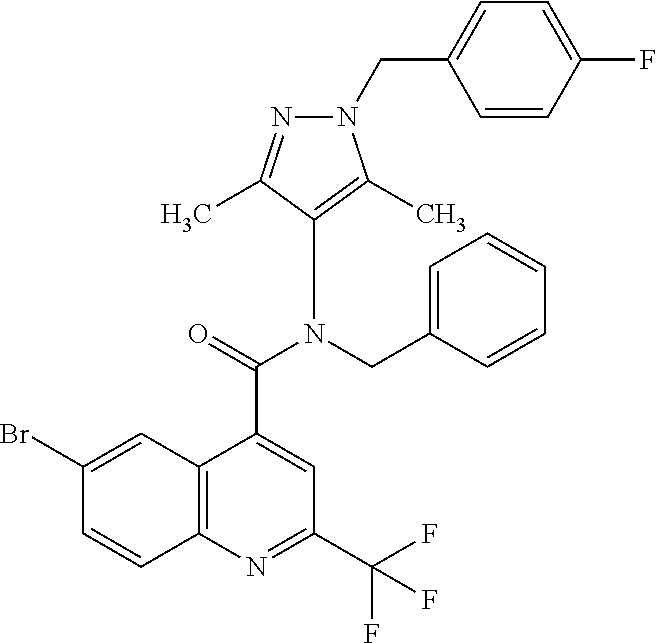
C12=C(N=C(C(F)(F)F)C=C1C(=O)N(C1=C(C)N(CC3=CC=C(F)C=C3)N=C1C)CC1=CC=CC=C1)C=CC(Br)=C2
